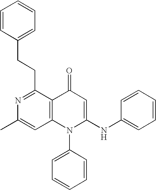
N1=C(CCC2=CC=CC=C2)C2=C(C=C1C)N(C1=CC=CC=C1)C(NC1=CC=CC=C1)=CC2=O
